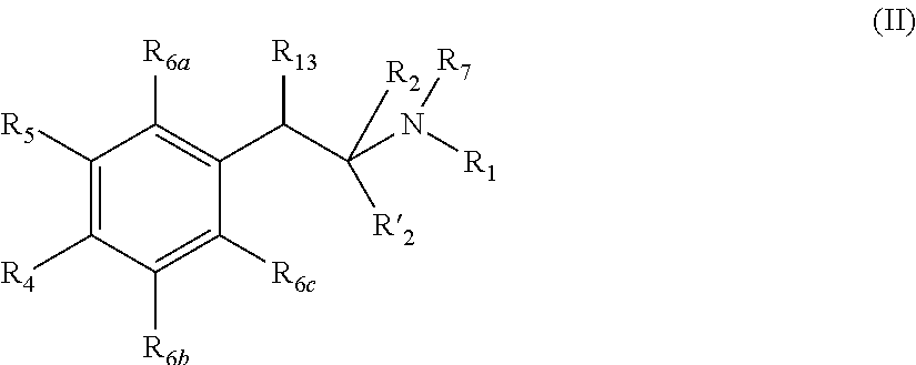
C1([R5])=C([R4])C([R6b])=C([R6c])C(C(C(N([R1])[R7])([R2])[R2])[R13])=C1[R6a]
